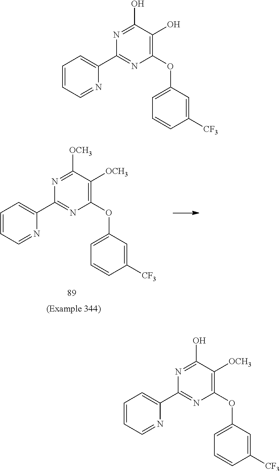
C1=CC=NC(C2=NC(OC3=CC=CC([CF3])=C3)=C([OCH3])C([OCH3])=N2)=C1.C1=CC=NC(C2=NC(OC3=CC=CC([CF3])=C3)=C(O)C(O)=N2)=C1.C1=CC=NC(C2=NC(OC3=CC=CC([CF3])=C3)=C([OCH3])C(O)=N2)=C1
